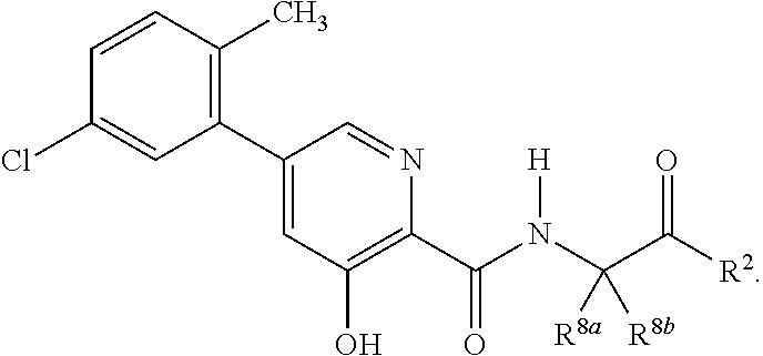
C1(C2=C(C)C=CC(Cl)=C2)=CC(O)=C(C(=O)N(C(C([R2])=O)([R8a])[R8b])[H])N=C1
